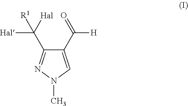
C1(C(=O)[H])=CN(C)N=C1C([Hal])([Hal])[R1]
